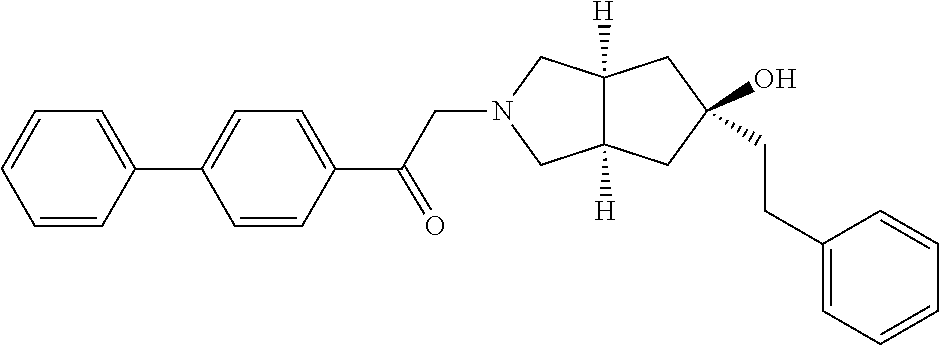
C(CC1(O)CC2([H])C([H])(CN(CC(C3=CC=C(C4=CC=CC=C4)C=C3)=O)C2)C1)C1=CC=CC=C1
